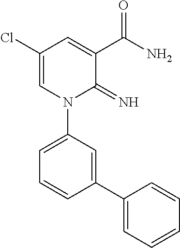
C1(Cl)=CN(C2=CC=CC(C3=CC=CC=C3)=C2)C(=N)C(C(N)=O)=C1
